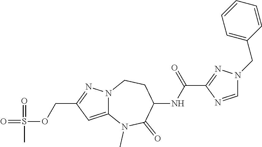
C(C1=NN2C(=C1)N(C)C(=O)C(NC(C1=NN(CC3=CC=CC=C3)C=N1)=O)CC2)OS(=O)(C)=O
